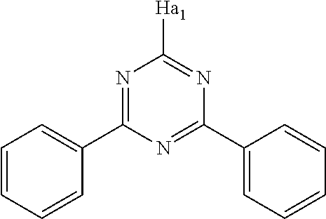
C1=CC=CC(C2=NC([Ha1])=NC(C3=CC=CC=C3)=N2)=C1
